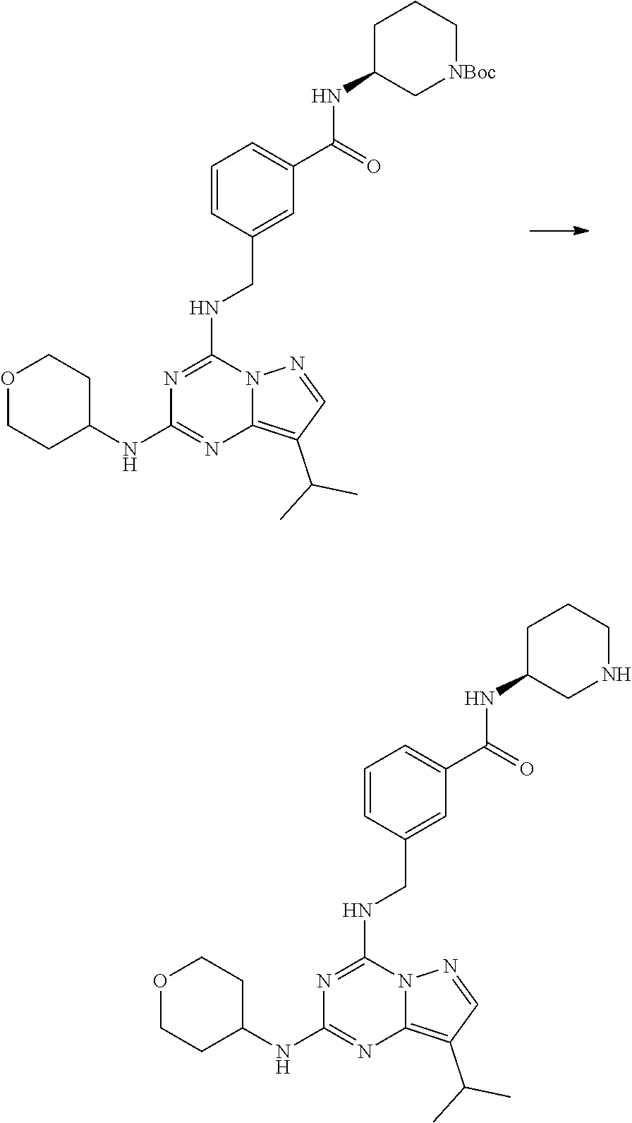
C1=CC(CNC2=NC(NC3CCOCC3)=NC3=C(C(C)C)C=NN23)=CC(C(NC2C[NBoc]CCC2)=O)=C1.C1=CC(CNC2=NC(NC3CCOCC3)=NC3=C(C(C)C)C=NN23)=CC(C(NC2CNCCC2)=O)=C1
